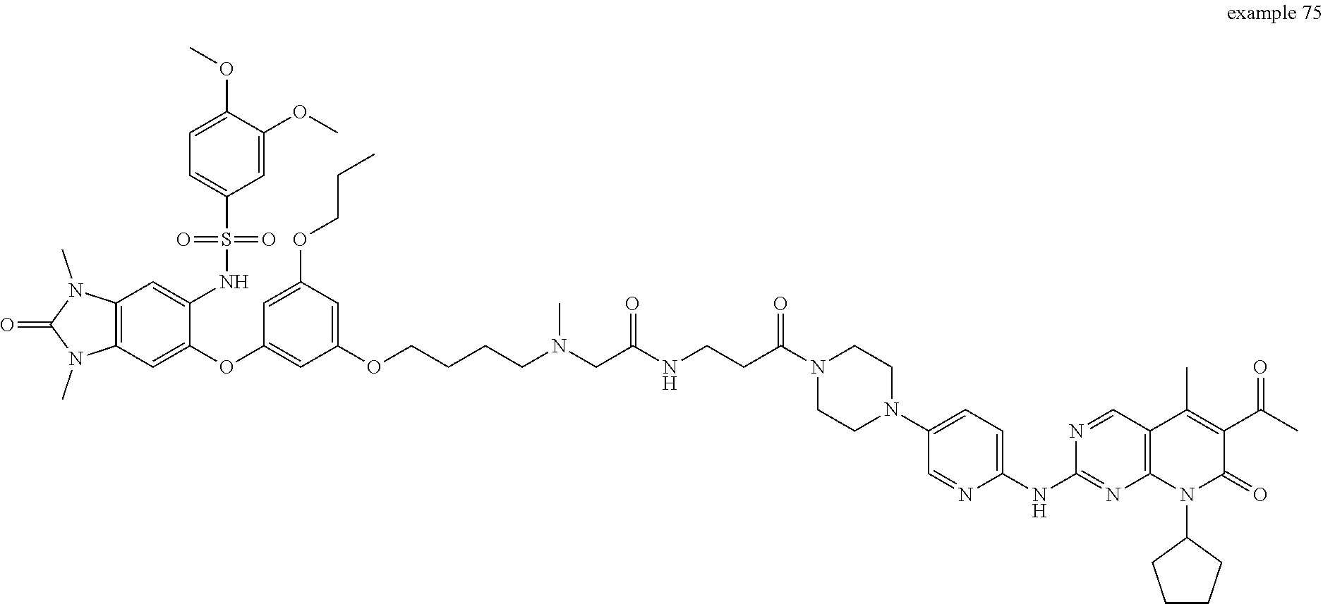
C12=C(C=C(OC3=CC(OCCCCN(CC(NCCC(N4CCN(C5=CC=C(NC6=NC7=C(C=N6)C(C)=C(C(=O)C)C(=O)N7C6CCCC6)N=C5)CC4)=O)=O)C)=CC(OCCC)=C3)C(NS(C3=CC=C(OC)C(OC)=C3)(=O)=O)=C1)N(C)C(=O)N2C
